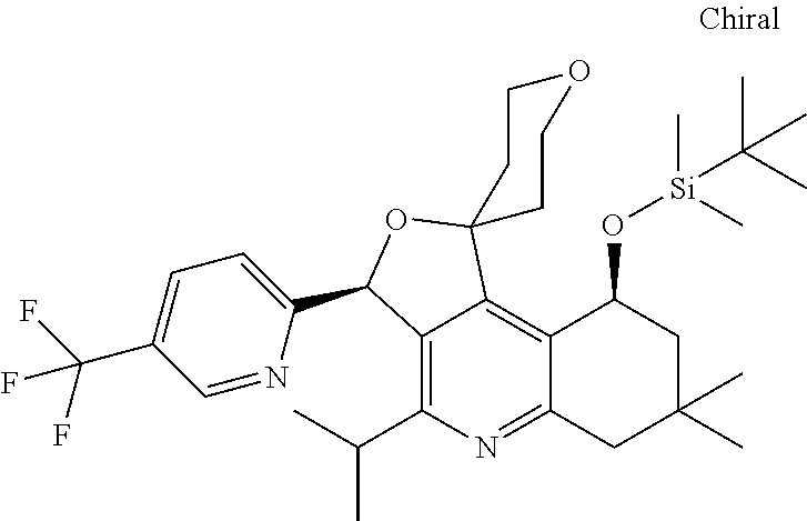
C12=C(C(C)C)N=C3C(=C1C1(OC2C2=CC=C(C(F)(F)F)C=N2)CCOCC1)C(O[Si](C(C)(C)C)(C)C)CC(C)(C)C3
